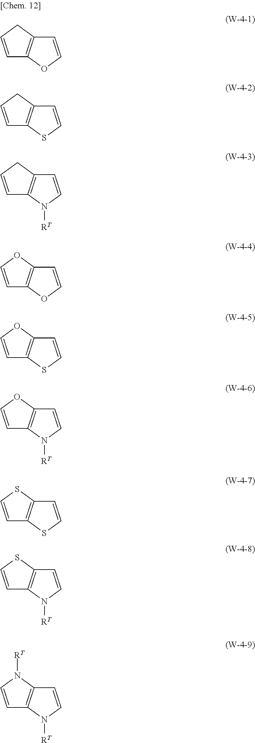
C1=CCC2=C1OC=C2.C1=CCC2=C1SC=C2.C1=CCC2=C1N([RT])C=C2.C1=COC2=C1OC=C2.C1=COC2=C1SC=C2.C1=COC2=C1N([RT])C=C2.C1=CSC2=C1SC=C2.C1=CSC2=C1N([RT])C=C2.C1=CN([RT])C2=C1N([RT])C=C2
